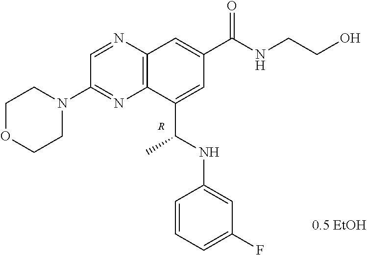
C1=NC2=C(N=C1N1CCOCC1)C(C(NC1=CC(F)=CC=C1)C)=CC(C(NCCO)=O)=C2.[R]
